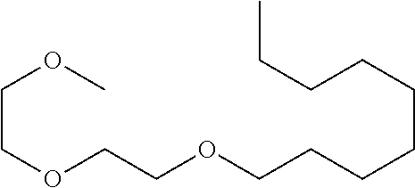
CCCCCCCCCOCCOCCOC
